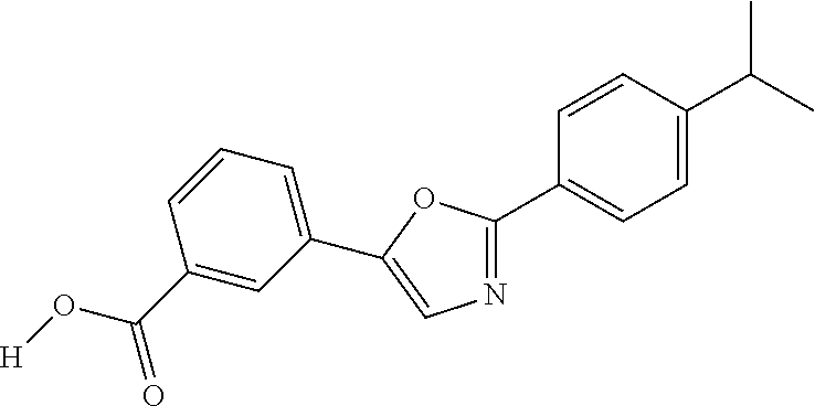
N1=C(C2=CC=C(C(C)C)C=C2)OC(C2=CC=CC(C(=O)O[H])=C2)=C1
